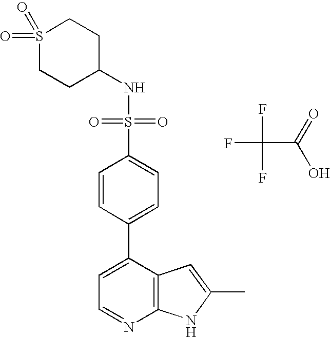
FC(F)(C(=O)O)F.S1(=O)(=O)CCC(NS(C2=CC=C(C3=CC=NC4=C3C=C(C)N4)C=C2)(=O)=O)CC1
